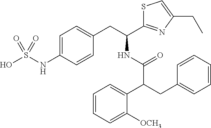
C1=C(NS(O)(=O)=O)C=CC(CC(NC(C(C2=CC=CC=C2[OCH3])CC2=CC=CC=C2)=O)C2=NC(CC)=CS2)=C1
